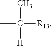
CC(C)([H])[R13]
